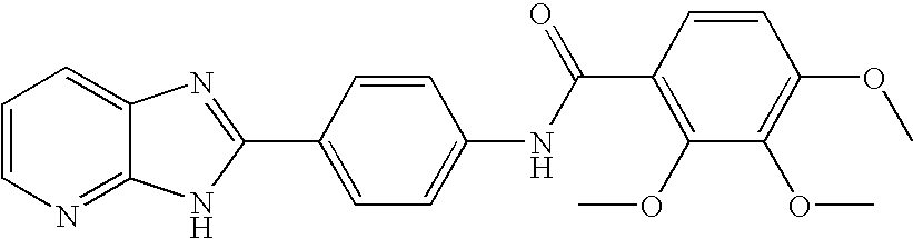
C1=CN=C2C(=C1)N=C(C1=CC=C(NC(C3=C(OC)C(OC)=C(OC)C=C3)=O)C=C1)N2
